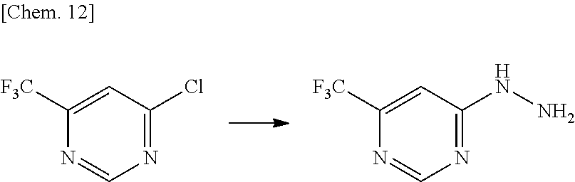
N1=C(Cl)C=C([F3C])N=C1.N1=C(NN)C=C([F3C])N=C1
